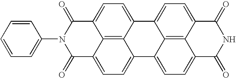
C12=CC=C3C4=C1C(=CC=C4C1=CC=C4C5=C1C3=CC=C5C(=O)NC4=O)C(=O)N(C1=CC=CC=C1)C2=O
